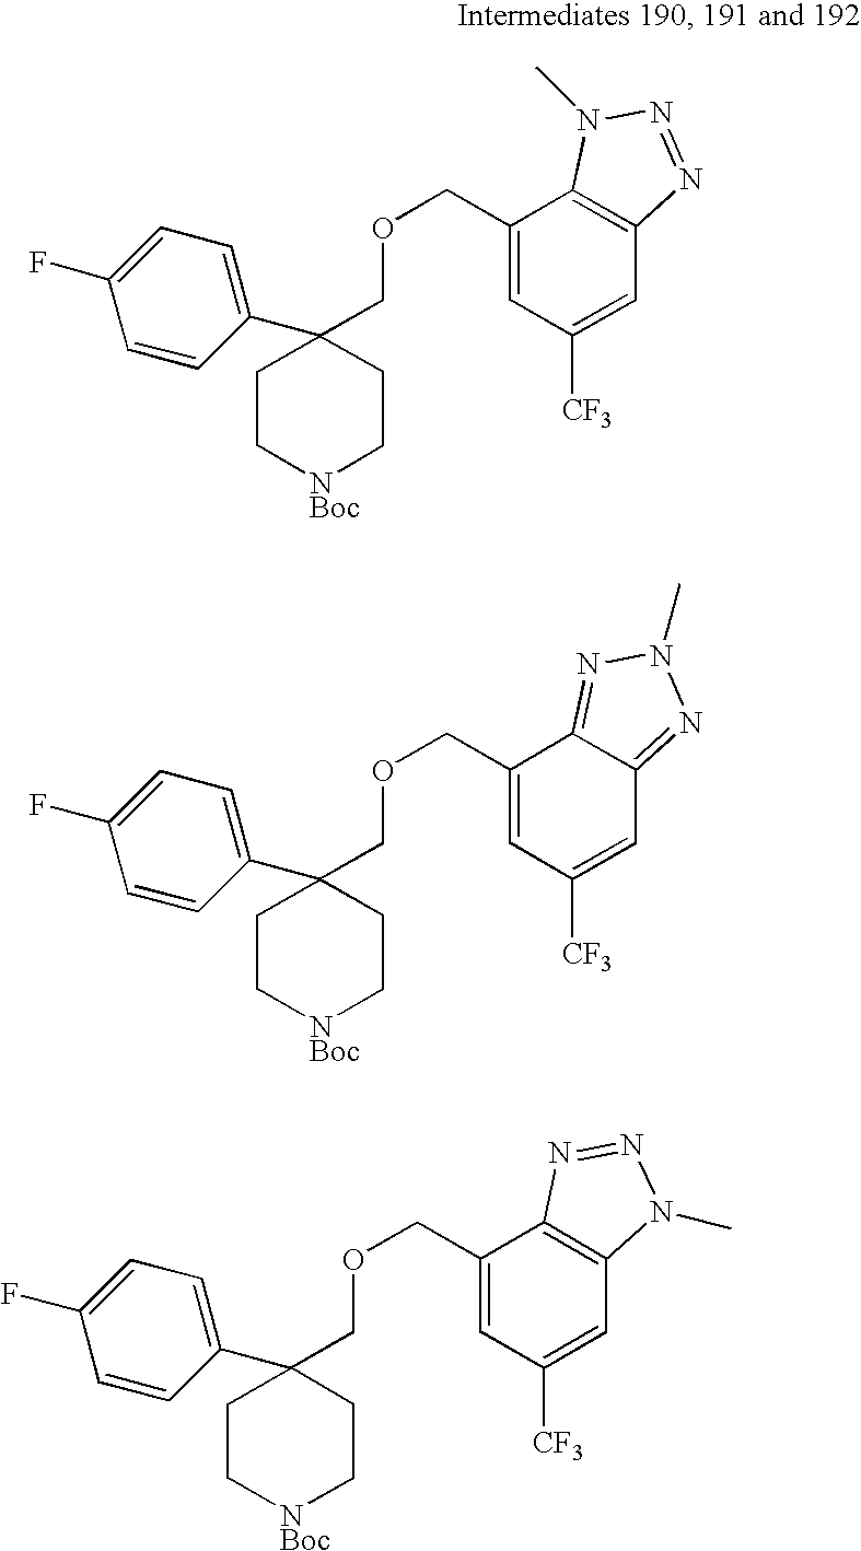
C(C1=CC([CF3])=CC2=C1N(C)N=N2)OCC1(C2=CC=C(F)C=C2)CC[NBoc]CC1.C(C1=CC([CF3])=CC2=NN(C)N=C12)OCC1(C2=CC=C(F)C=C2)CC[NBoc]CC1.C(C1=CC([CF3])=CC2=C1N=NN2C)OCC1(C2=CC=C(F)C=C2)CC[NBoc]CC1
